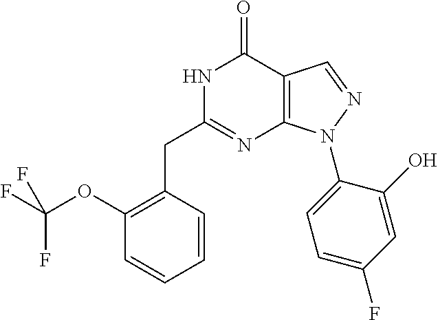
C1(OC(F)(F)F)=C(CC2=NC3=C(C(=O)N2)C=NN3C2=CC=C(F)C=C2O)C=CC=C1
